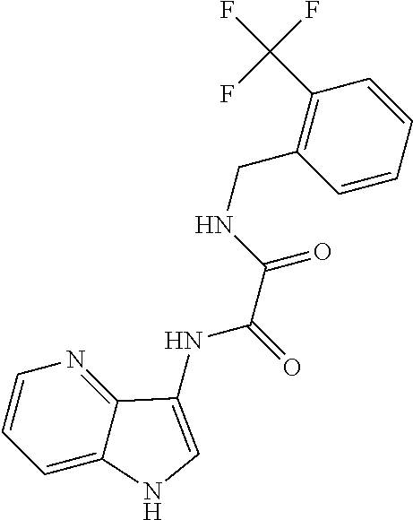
C1=CC=C2C(=N1)C(NC(C(NCC1=C(C(F)(F)F)C=CC=C1)=O)=O)=CN2
